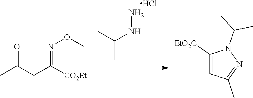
CC(CC([CO2Et])=NOC)=O.CC(NN)C.Cl.C1([EtO2C])=CC(C)=NN1C(C)C
